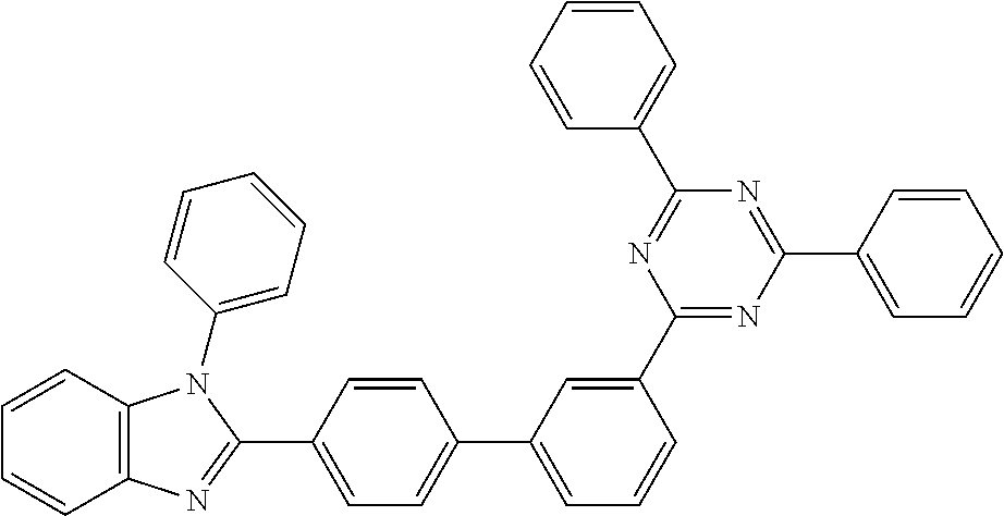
C12=C(C=CC=C1)N(C1=CC=CC=C1)C(C1=CC=C(C3=CC=CC(C4=NC(C5=CC=CC=C5)=NC(C5=CC=CC=C5)=N4)=C3)C=C1)=N2
